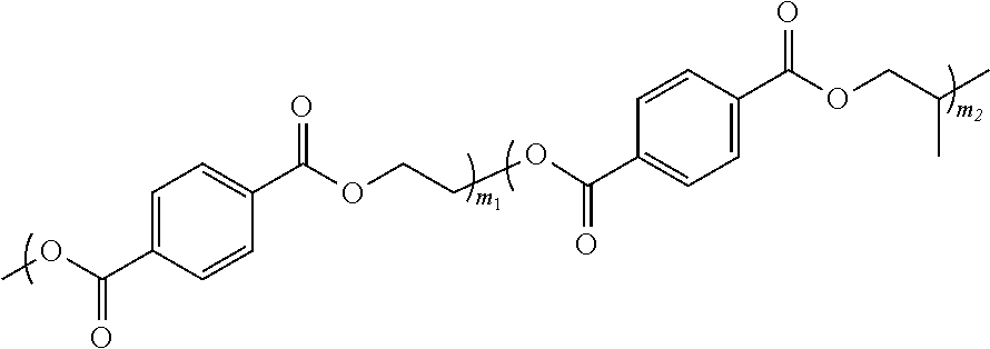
C1=C(C(OC)=O)C=CC(C(OCCOC(C2=CC=C(C(OCC(C)C)=O)C=C2)=O)=O)=C1
